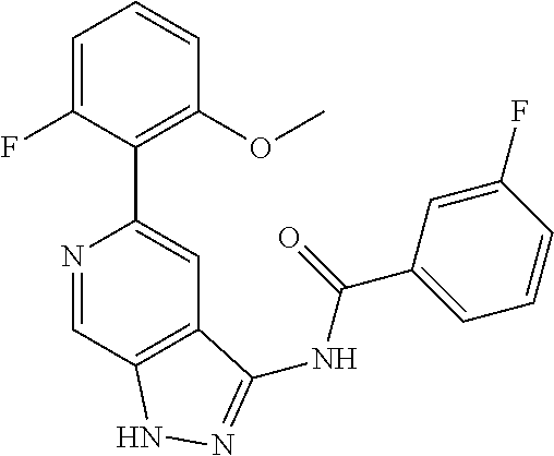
N1=CC2=C(C=C1C1=C(OC)C=CC=C1F)C(NC(C1=CC=CC(F)=C1)=O)=NN2
